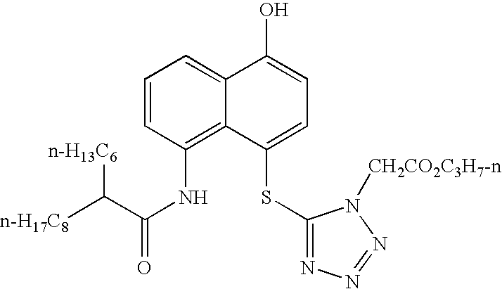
C1=CC(NC(=O)C([n-H17C8])[n-H13C6])=C2C(=C1)C(O)=CC=C2SC1=NN=NN1[CH2CO2C3H7-n]
